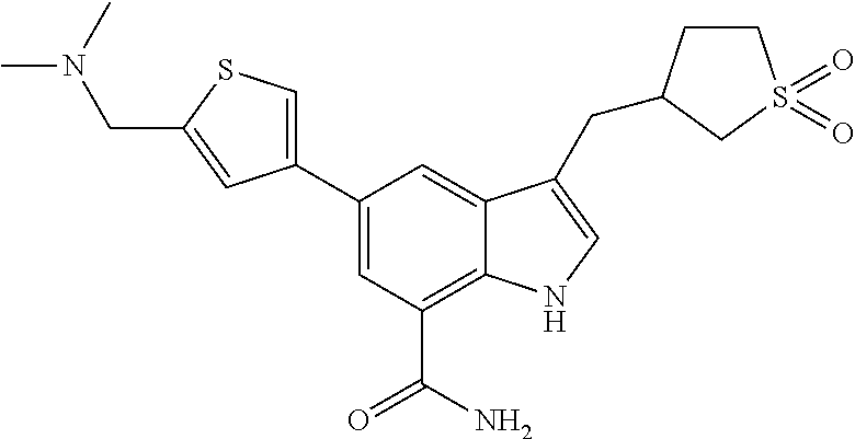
C1(C2=CSC(CN(C)C)=C2)=CC(C(N)=O)=C2C(=C1)C(CC1CCS(=O)(=O)C1)=CN2
